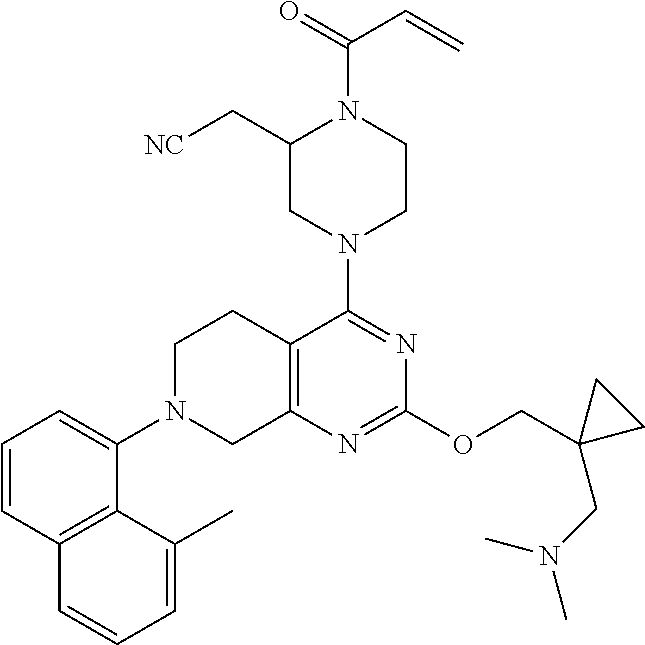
C1=CC2=C(C(N3CC4=C(CC3)C(N3CCN(C(=O)C=C)C(C[NC])C3)=NC(OCC3(CN(C)C)CC3)=N4)=C1)C(C)=CC=C2
